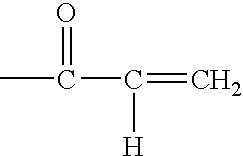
CC(=O)C([H])=C
